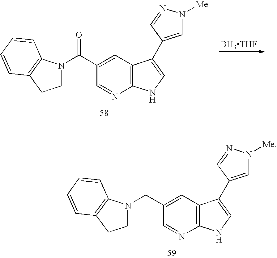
C12=C(C=C(CN3CCC4=C3C=CC=C4)C=N1)C(C1=CN([Me])N=C1)=CN2.C12=C(C=C(C(N3CCC4=C3C=CC=C4)=O)C=N1)C(C1=CN([Me])N=C1)=CN2.[BH3THF]
